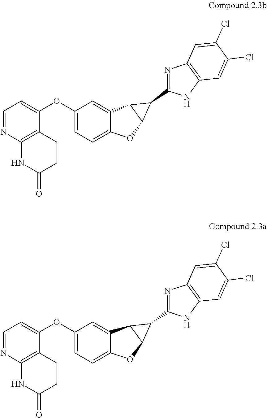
C1=NC2=C(C(OC3=CC=C4C(=C3)C3C(O4)C3C3=NC4=C(N3)C=C(Cl)C(Cl)=C4)=C1)CCC(=O)N2.C1=NC2=C(C(OC3=CC=C4C(=C3)C3C(O4)C3C3=NC4=C(N3)C=C(Cl)C(Cl)=C4)=C1)CCC(=O)N2
